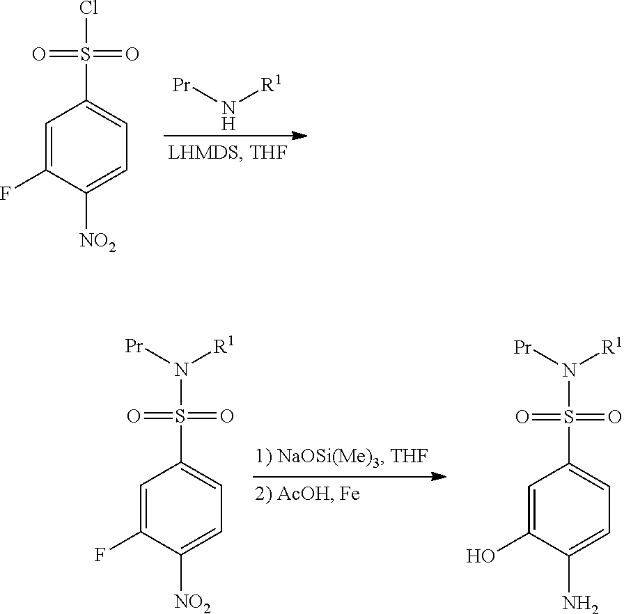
C1=C([NO2])C(F)=CC(S(Cl)(=O)=O)=C1.[Pr]N[R1].C1=C([NO2])C(F)=CC(S(N([Pr])[R1])(=O)=O)=C1.C1=C(N)C(O)=CC(S(N([Pr])[R1])(=O)=O)=C1
